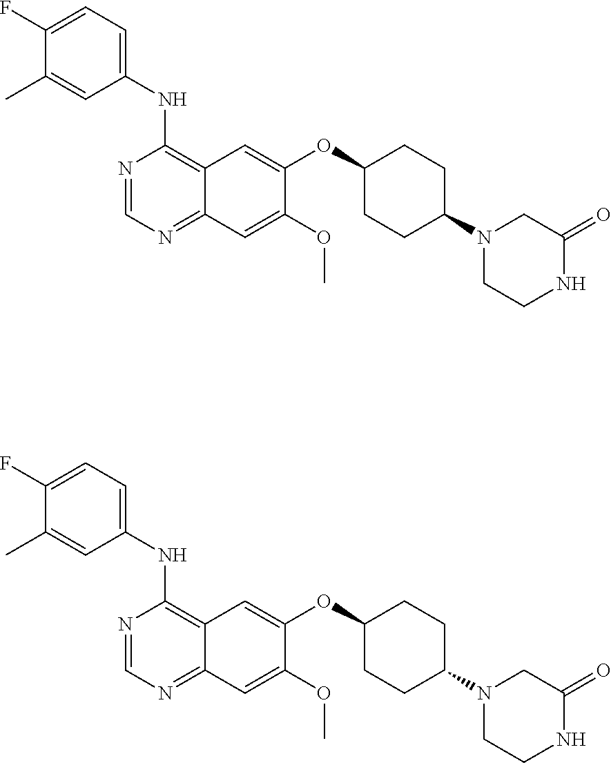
C1(F)=CC=C(NC2=C3C(=NC=N2)C=C(OC)C(OC2CCC(N4CCNC(=O)C4)CC2)=C3)C=C1C.C1(F)=CC=C(NC2=C3C(=NC=N2)C=C(OC)C(OC2CCC(N4CCNC(=O)C4)CC2)=C3)C=C1C
